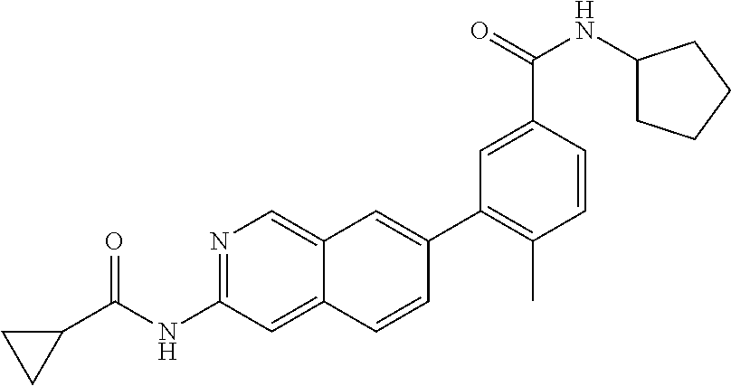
N1=C(NC(C2CC2)=O)C=C2C(=C1)C=C(C1=C(C)C=CC(C(=O)NC3CCCC3)=C1)C=C2
